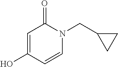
C1=C(O)C=CN(CC2CC2)C1=O
